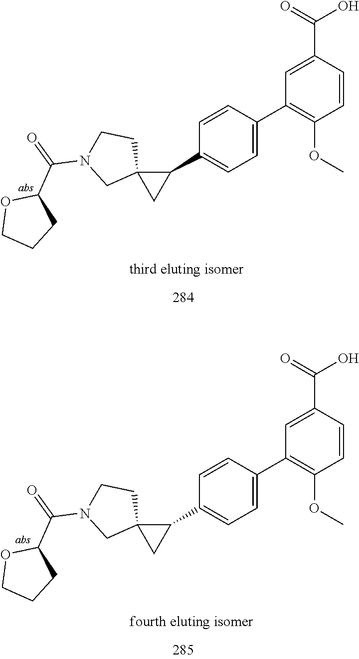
C1COC(C(=O)N2CC3(C(C4=CC=C(C5=C(OC)C=CC(C(=O)O)=C5)C=C4)C3)CC2)C1.C1COC(C(=O)N2CC3(C(C4=CC=C(C5=C(OC)C=CC(C(=O)O)=C5)C=C4)C3)CC2)C1
